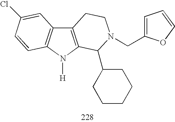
C12=C(N([H])C3=C1C=C(Cl)C=C3)C(C1CCCCC1)N(CC1=CC=CO1)CC2
